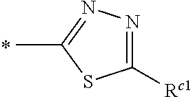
C1([Rc1])=NN=C(C)S1
